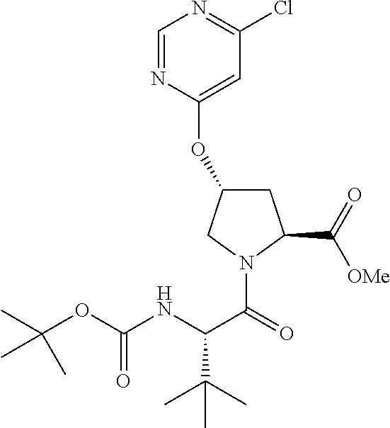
C1=NC(OC2CC(C(=O)[OMe])N(C(=O)C(NC(OC(C)(C)C)=O)C(C)(C)C)C2)=CC(Cl)=N1
